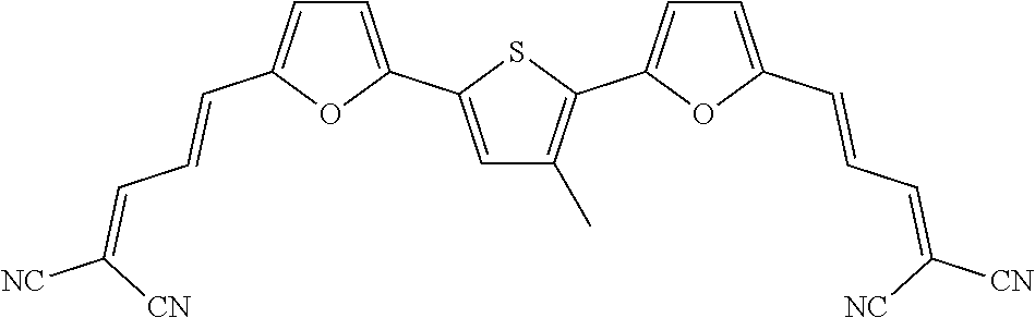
C1=C(C2=CC(C)=C(C3=CC=C(C=CC=C([NC])[CN])O3)S2)OC(C=CC=C([CN])[NC])=C1
